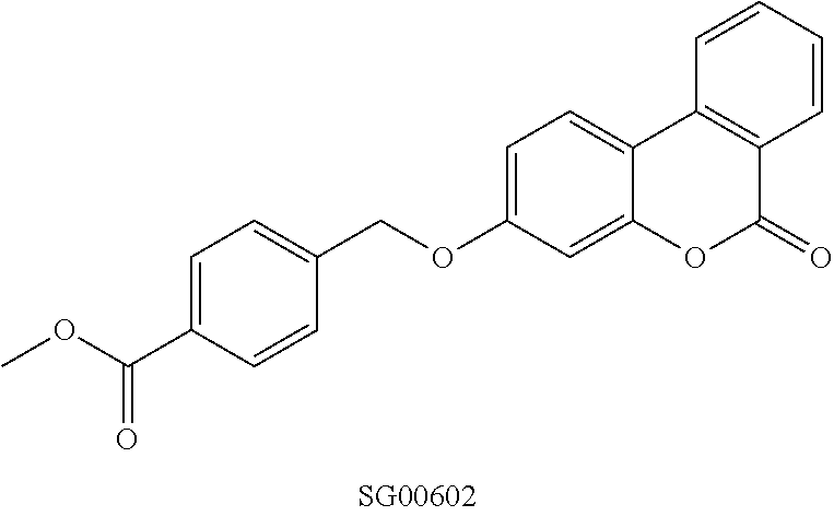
O(C1=CC=C2C(=C1)OC(=O)C1=C2C=CC=C1)CC1=CC=C(C(OC)=O)C=C1
